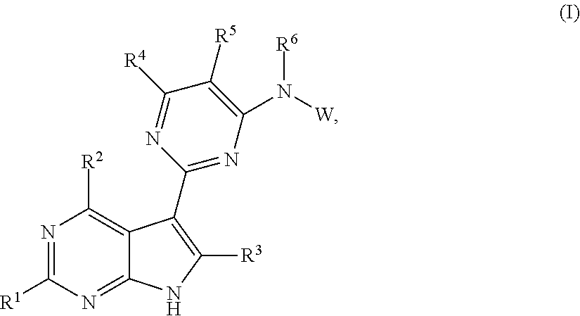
N1=C([R1])N=C2C(=C1[R2])C(C1=NC(N([R6])[W])=C([R5])C([R4])=N1)=C([R3])N2
